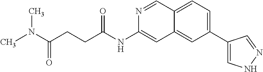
C(C(=O)NC1=CC2=CC(C3=CNN=C3)=CC=C2C=N1)CC(N(C)C)=O
